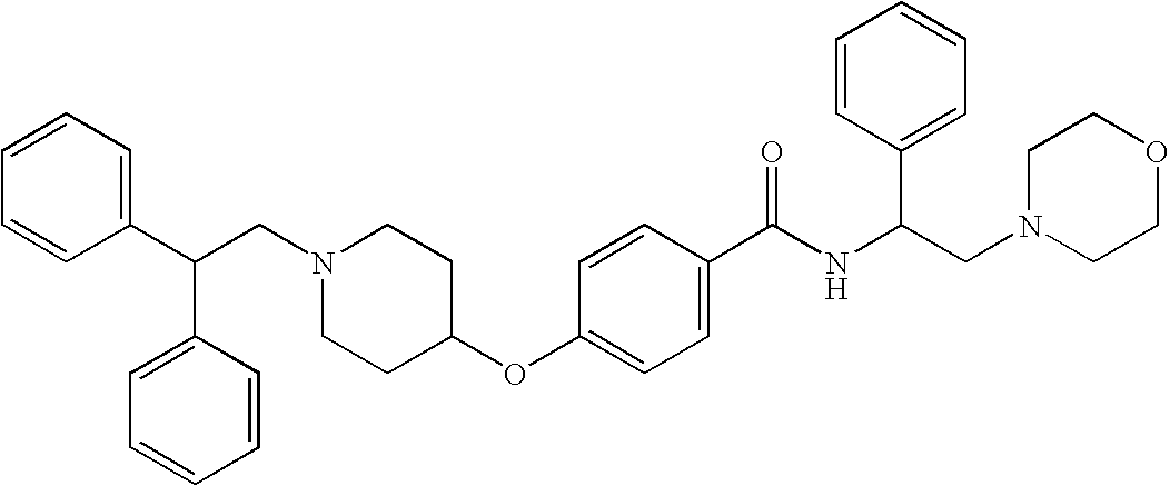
N1(CC(C2=CC=CC=C2)C2=CC=CC=C2)CCC(OC2=CC=C(C(NC(CN3CCOCC3)C3=CC=CC=C3)=O)C=C2)CC1
